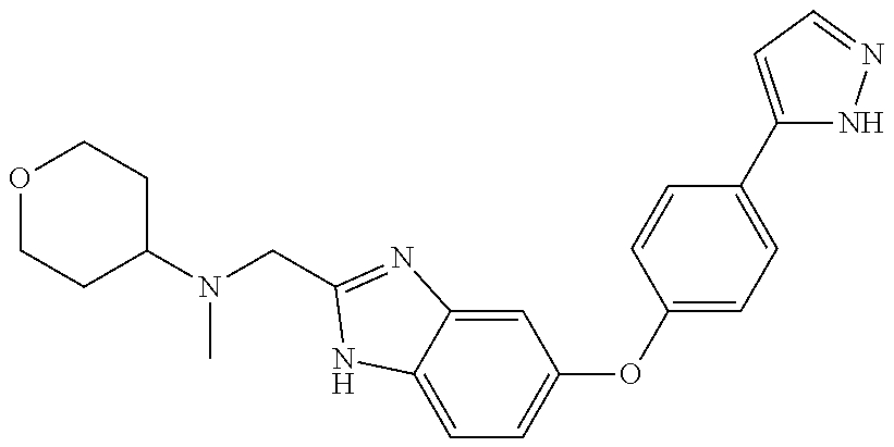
O1CCC(N(C)CC2=NC3=CC(OC4=CC=C(C5=CC=NN5)C=C4)=CC=C3N2)CC1
